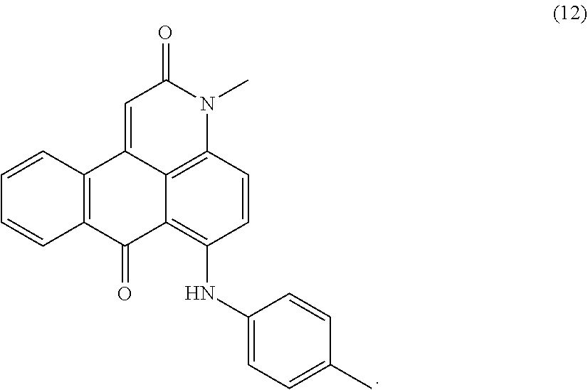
C12=C3C=CC(NC4=CC=C(C)C=C4)=C1C(=O)C1=C(C2=CC(=O)N3C)C=CC=C1
